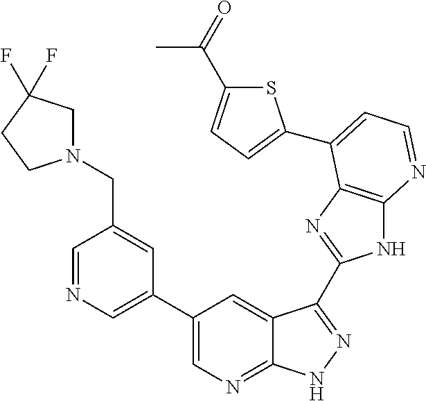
C1=NC=C(C2=CN=C3C(=C2)C(C2=NC4=C(N2)N=CC=C4C2=CC=C(C(=O)C)S2)=NN3)C=C1CN1CC(F)(F)CC1
